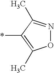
O1N=C(C)C(*)=C1C
